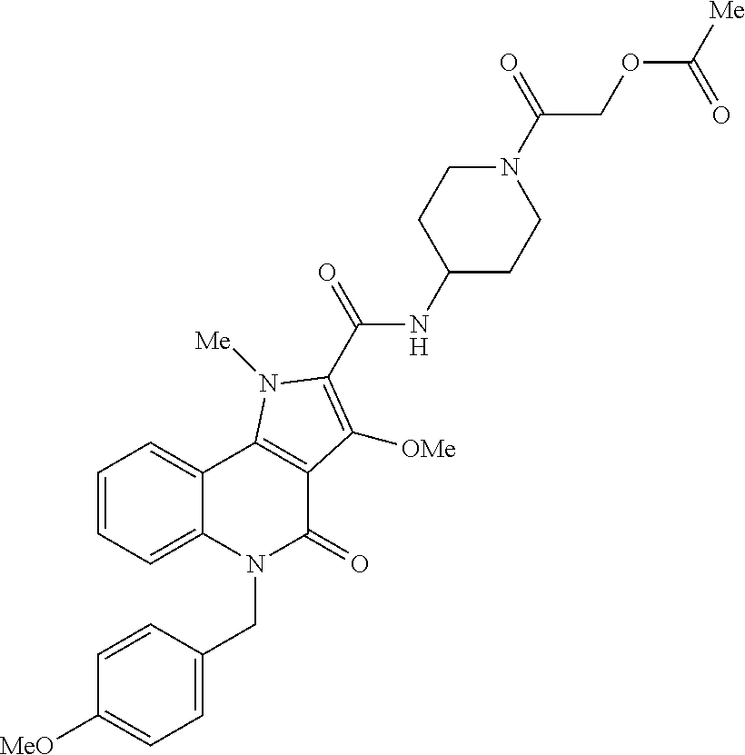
C1=CC=C2C(=C1)C1=C(C(=O)N2CC2=CC=C([MeO])C=C2)C([OMe])=C(C(NC2CCN(C(=O)COC([Me])=O)CC2)=O)N1[Me]
